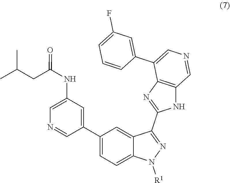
N1([R1])N=C(C2=NC3=C(N2)C=NC=C3C2=CC(F)=CC=C2)C2=CC(C3=CC(NC(CC(C)C)=O)=CN=C3)=CC=C12
